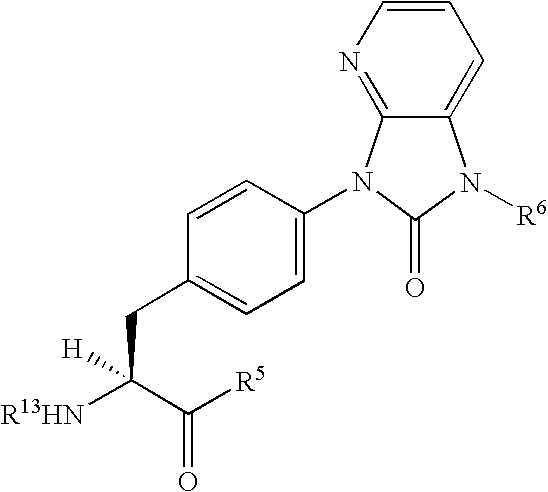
C1=CC(N2C(=O)N([R6])C3=CC=CN=C23)=CC=C1CC(C(=O)[R5])([R13HN])[H]
